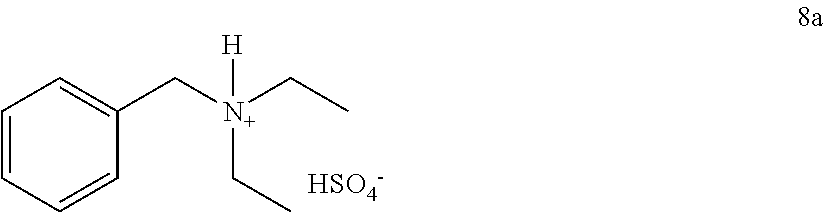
C1=CC=CC(C[N+](CC)(CC)[H])=C1.[HSO4-]
